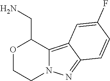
O1CCN2C(=C3C(=N2)C=CC(F)=C3)C1CN
